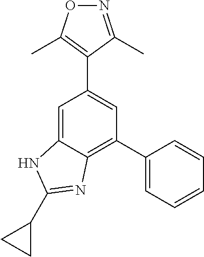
C1(C2=CC=CC=C2)=C2C(=CC(C3=C(C)ON=C3C)=C1)NC(C1CC1)=N2
